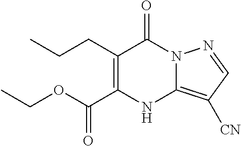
C1(CCC)=C(C(OCC)=O)NC2=C([CN])C=NN2C1=O
